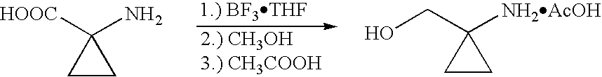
[HOOC]C1(N)CC1.OCC1([NH2AcOH])CC1
